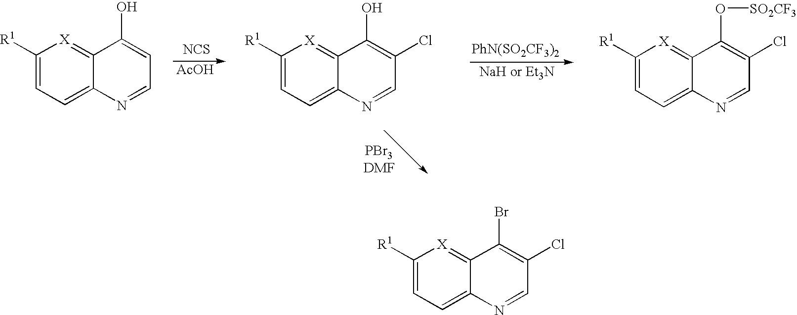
C1([R1])=CC=C2C(=[X]1)C(O)=CC=N2.[NCS].[AcOH].C1([R1])=CC=C2C(=[X]1)C(O)=C(Cl)C=N2.[PhN(SO2CF3)2].C1([R1])=CC=C2C(=[X]1)C(O[SO2CF3])=C(Cl)C=N2.C1([R1])=CC=C2C(=[X]1)C(Br)=C(Cl)C=N2
